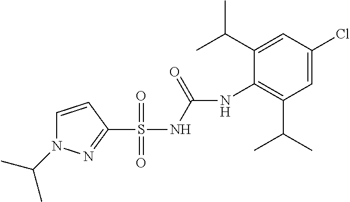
C1=CC(S(NC(=O)NC2=C(C(C)C)C=C(Cl)C=C2C(C)C)(=O)=O)=NN1C(C)C
